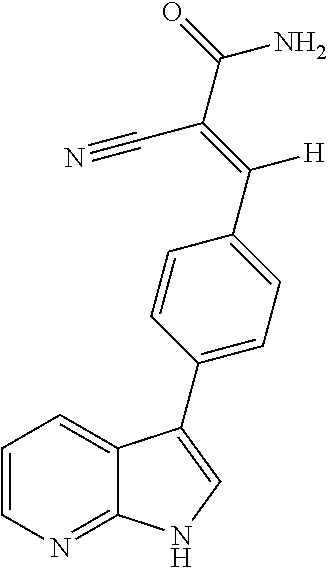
C1=CN=C2C(=C1)C(C1=CC=C(C(=C(C#N)C(=O)N)[H])C=C1)=CN2
